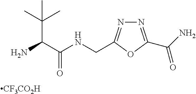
N1=C(C(N)=O)OC(CNC(C(N)C(C)(C)C)=O)=N1.[CF3CO2H]
